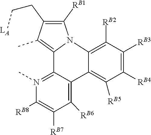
N12C([RB1])=C(CC[LA])C(C)=C1C1=N(C)C([RB8])=C([RB7])C([RB6])=C1C1=C([RB5])C([RB4])=C([RB3])C([RB2])=C21
